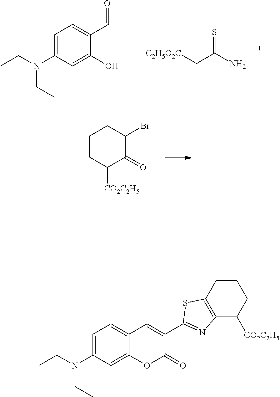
C(C(N)=S)[C2H5O2C].C1(O)=CC(N(CC)CC)=CC=C1C=O.C1CC([CO2C2H5])C(=O)C(Br)C1.C12=CC(N(CC)CC)=CC=C1C=C(C1=NC3=C(S1)CCCC3[CO2C2H5])C(=O)O2
